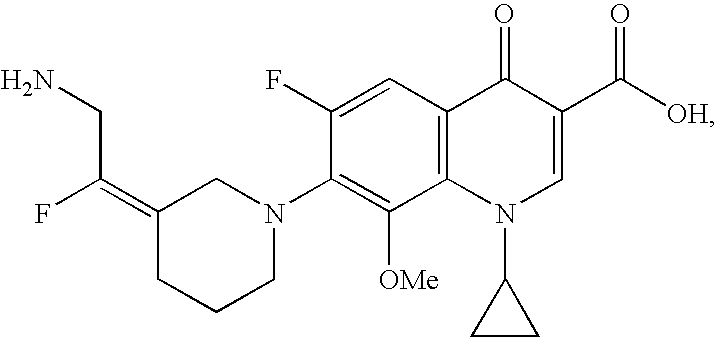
C1(F)=CC2=C(C([OMe])=C1N1CC(=C(F)CN)CCC1)N(C1CC1)C=C(C([OH])=O)C2=O
